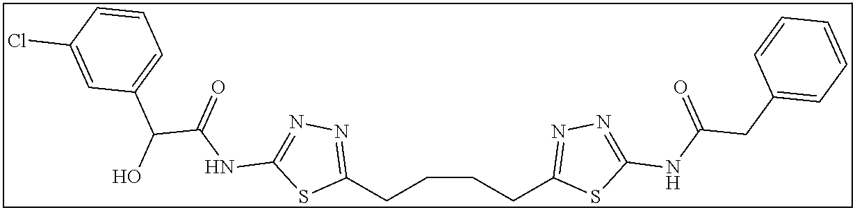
C1(CCCCC2=NN=C(NC(CC3=CC=CC=C3)=O)S2)=NN=C(NC(=O)C(O)C2=CC=CC(Cl)=C2)S1
